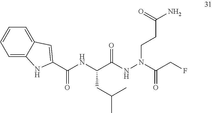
C(C(NN(CCC(N)=O)C(CF)=O)=O)(NC(C1=CC2=CC=CC=C2N1)=O)CC(C)C
